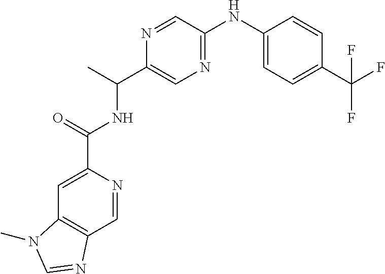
N(C(=O)C1=CC2=C(C=N1)N=CN2C)C(C1=CN=C(NC2=CC=C(C(F)(F)F)C=C2)C=N1)C
